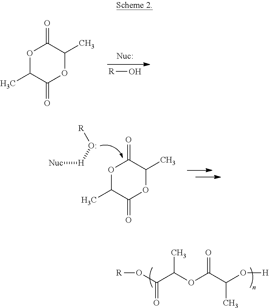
O(C(C(OC(C(O[H])C)=O)C)=O)[R].[Nuc][H]O[R].O1C(=O)C(C)OC(=O)C1C.[R]O.O1C(C)C(=O)OC(C)C1=O
